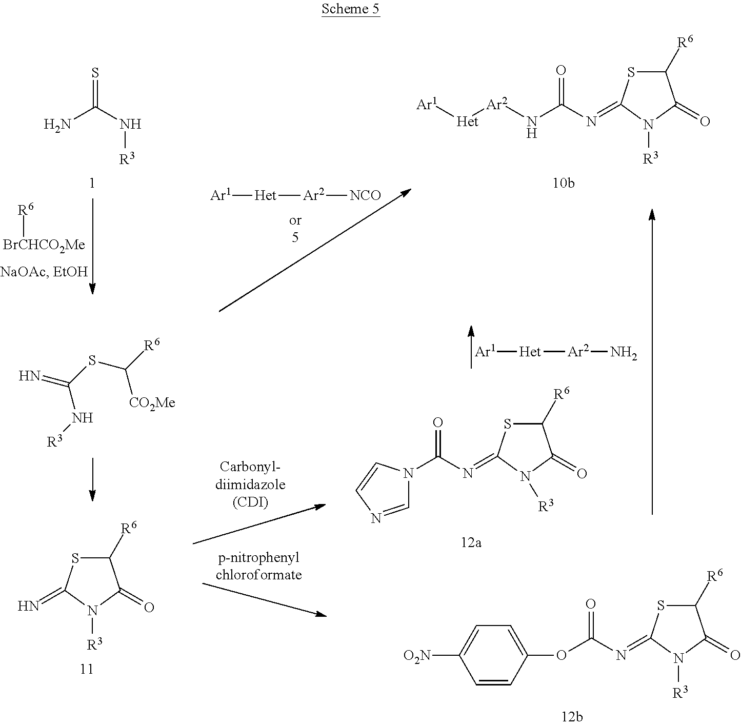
[R6][BrCHCO2Me].S=C(N[R3])N.[Ar1][Het][Ar2][NCO].[Ar1][Het][Ar2]N.N(C(N=C1SC([R6])C(=O)N1[R3])=O)[Ar2][Het][Ar1].C(N[R3])(=N)SC([CO2Me])[R6].N1(C(N=C2SC([R6])C(=O)N2[R3])=O)C=NC=C1.N=C1SC([R6])C(=O)N1[R3].O(C(N=C1SC([R6])C(=O)N1[R3])=O)C1=CC=C([O2N])C=C1
